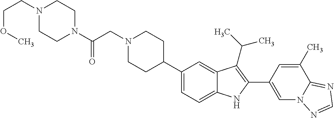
C1(C2CCN(CC(N3CCN(CCOC)CC3)=O)CC2)=CC=C2C(=C1)C(C(C)C)=C(C1=CN3C(=NC=N3)C(C)=C1)N2
